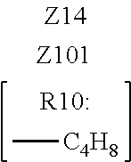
C[C4H8]
